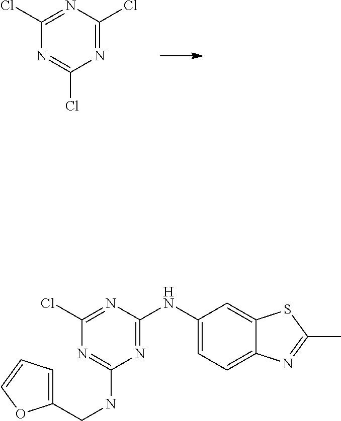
C1(Cl)=NC(Cl)=NC(Cl)=N1.C1(Cl)=NC(NC2=CC=C3C(=C2)SC(C)=N3)=NC(NCC2=CC=CO2)=N1
